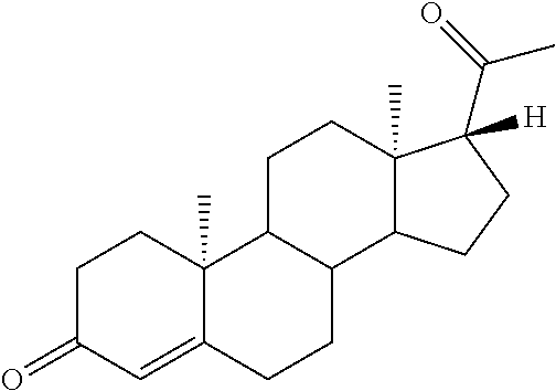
C12(C)C3C(C4C(C)(CC3)C(C(C)=O)([H])CC4)CCC1=CC(=O)CC2
